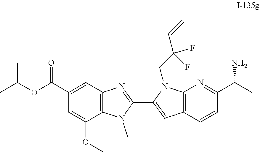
C12=C(C=C(C(OC(C)C)=O)C=C1OC)N=C(C1=CC3=C(N1CC(C=C)(F)F)N=C(C(C)N)C=C3)N2C
